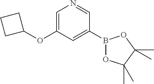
B1(C2=CC(OC3CCC3)=CN=C2)OC(C)(C)C(C)(C)O1
